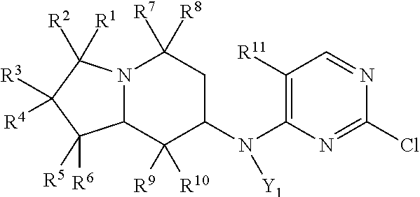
N12C(C([R9])([R10])C(N(C3=C([R11])C=NC(Cl)=N3)[Y1])CC1([R7])[R8])C([R6])([R5])C([R3])([R4])C2([R2])[R1]
